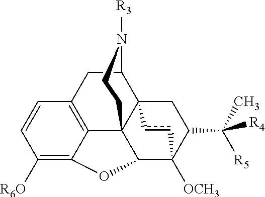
C123C4CC5=C6C1(C(C([OCH3])(C(C(C)([R5])[R4])C2)cc3)OC6=C([R6O])C=C5)CCN4[R3]
